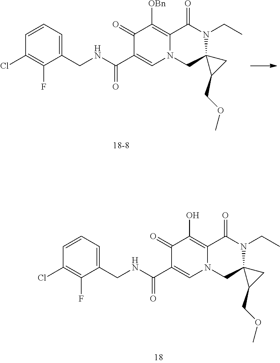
C1=CC=C(CNC(C2=CN3C(=C([OBn])C2=O)C(=O)N(CC)C2(C3)C(COC)C2)=O)C(F)=C1Cl.C1=CC=C(CNC(C2=CN3C(=C(O)C2=O)C(=O)N(CC)C2(C3)C(COC)C2)=O)C(F)=C1Cl
